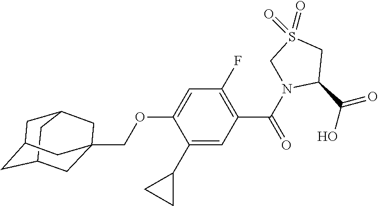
C12CC3CC(CC(COC4=CC(F)=C(C(N5CS(=O)(=O)CC5C(O)=O)=O)C=C4C4CC4)(C3)C1)C2
